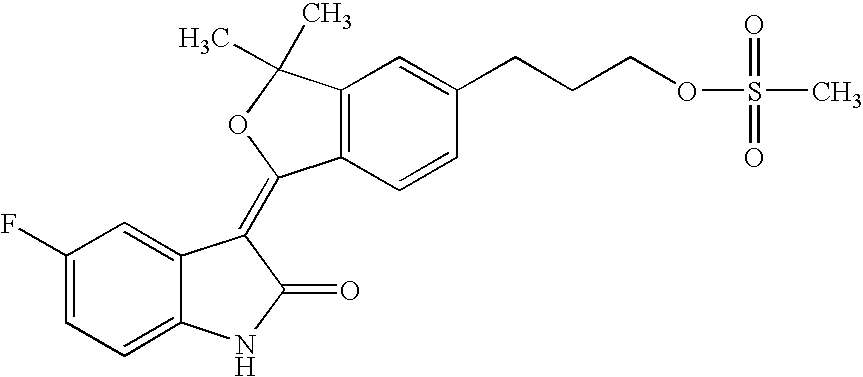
C1=C2C(=CC=C1F)NC(=O)C2=C1C2=C(C=C(CCCOS(C)(=O)=O)C=C2)C(C)(C)O1
